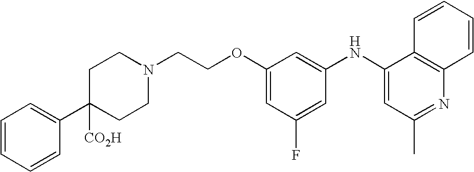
N1(CCOC2=CC(F)=CC(NC3=CC(C)=NC4=C3C=CC=C4)=C2)CCC(C2=CC=CC=C2)([CO2H])CC1
